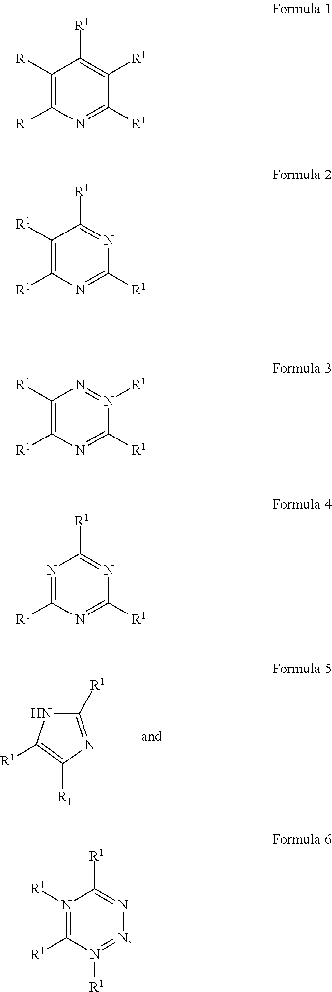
C1([R1])=NC([R1])=C([R1])N1.C1([R1])=C([R1])N=C([R1])C([R1])=C1[R1].C1([R1])=C([R1])N=C([R1])N=C1[R1].C1([R1])=C([R1])N=C([R1])N([R1])=N1.N1=C([R1])N=C([R1])N=C1[R1].N1([R1])=C([R1])N([R1])=NN=C1[R1]
